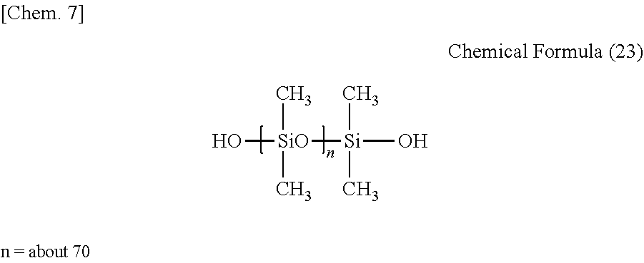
O[SiO](C)(C)[Si](C)(C)O
